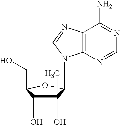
C1(O)(C)C(O)C(CO)OC1N1C2=C(C(N)=NC=N2)N=C1
